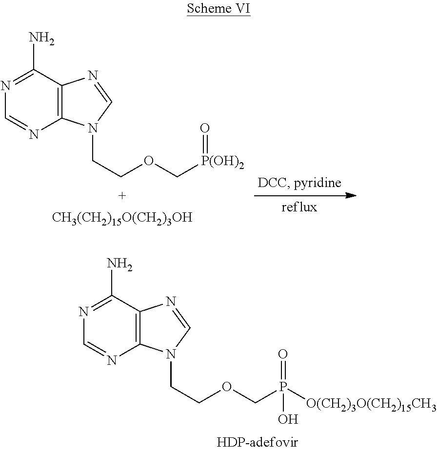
C12=C(C(N)=NC=N1)N=CN2CCOC[P(OH)2]=O.[CH3(CH2)15O(CH2)3OH].C12=C(C(N)=NC=N1)N=CN2CCOCP(=O)(O)[O(CH2)3O(CH2)15CH3]
